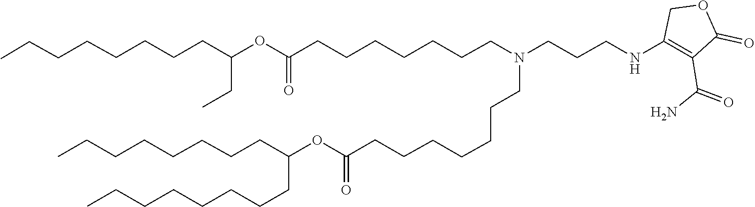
O(C(=O)CCCCCCCN(CCCCCCCC(OC(CC)CCCCCCCC)=O)CCCNC1=C(C(N)=O)C(=O)OC1)C(CCCCCCCC)CCCCCCCC
